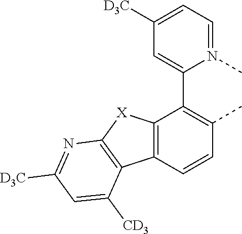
C12=C(C=CC(C)=C1C1=CC([D3C])=CC=N1C)C1=C([X]2)N=C([D3C])C=C1[CD3]
